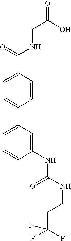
C1=C(C(=O)NCC(=O)O)C=CC(C2=CC=CC(NC(=O)NCCC(F)(F)F)=C2)=C1
